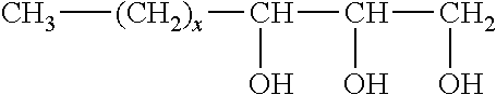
[(CH2)x](C)C(C(CO)O)O
